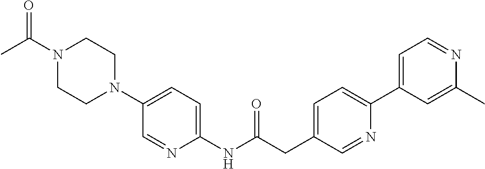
N1(C(C)=O)CCN(C2=CC=C(NC(CC3=CC=C(C4=CC=NC(C)=C4)N=C3)=O)N=C2)CC1
